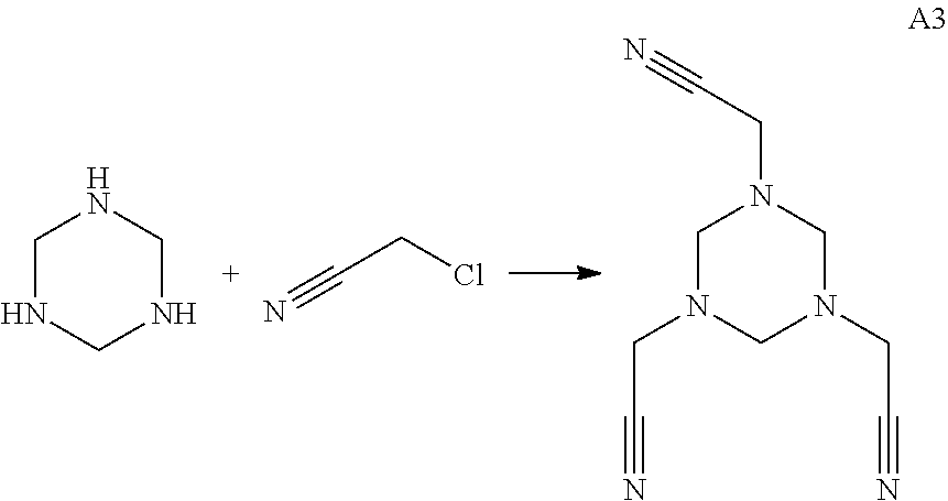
N#CCCl.C1NCNCN1.C1N(CC#N)CN(CC#N)CN1CC#N
